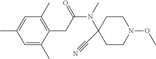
C1(CC(=O)N(C2(C#N)CCN(OC)CC2)C)=C(C)C=C(C)C=C1C
